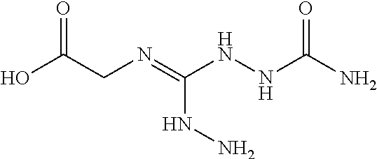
N(=C(NNC(N)=O)NN)CC(O)=O
